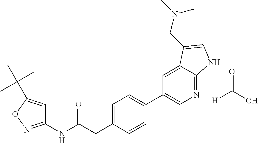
C1=C(CC(NC2=NOC(C(C)(C)C)=C2)=O)C=CC(C2=CN=C3C(=C2)C(CN(C)C)=CN3)=C1.[H]C(O)=O
